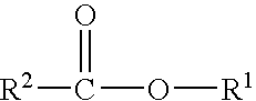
[R2]C(=O)O[R1]
